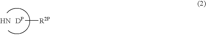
[DP][R2P].N
